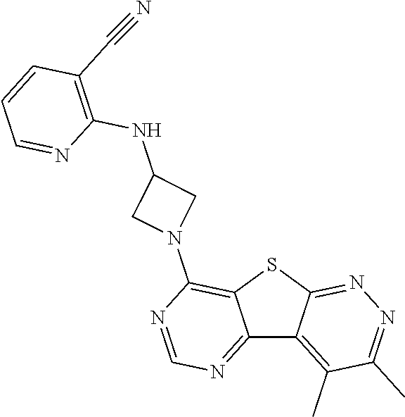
C12=NC=NC(N3CC(NC4=C(C#N)C=CC=N4)C3)=C1SC1=NN=C(C)C(C)=C21
